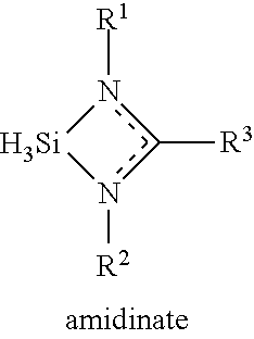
n1([R1])c([R3])n([R2])[Si]1
